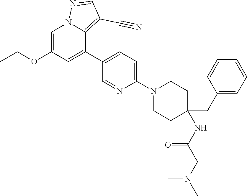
C1=C(OCC)C=C(C2=CC=C(N3CCC(NC(CN(C)C)=O)(CC4=CC=CC=C4)CC3)N=C2)C2=C(C#N)C=NN12
